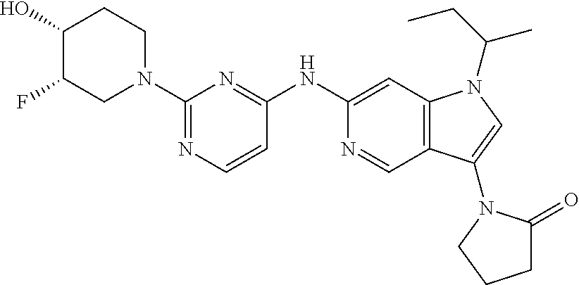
C1(N2CCC(O)C(F)C2)=NC=CC(NC2=CC3=C(C=N2)C(N2C(=O)CCC2)=CN3C(CC)C)=N1
